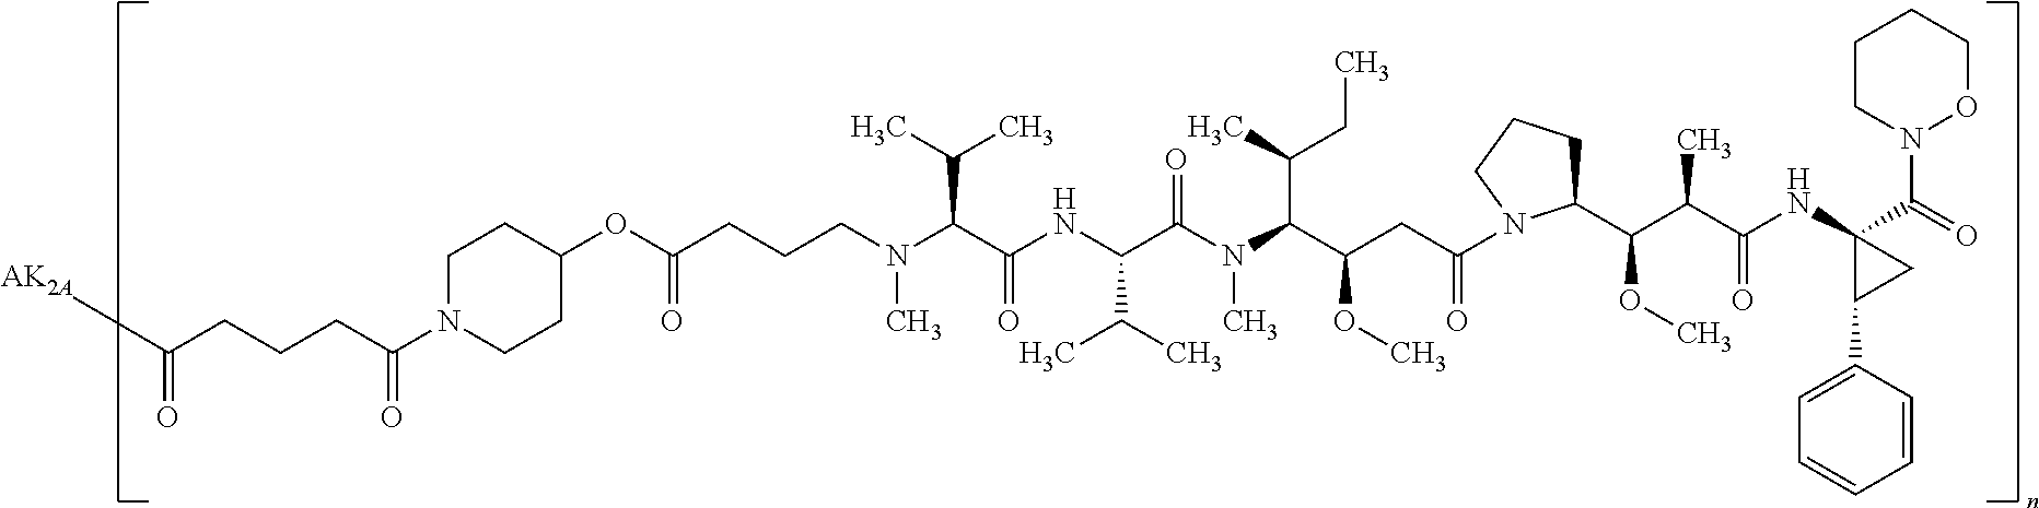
C1CC(OC(CCCN(C(C(NC(C(N(C(C(CC(=O)N2C(C(C(C(NC3(C(=O)N4OCCCC4)CC3C3=CC=CC=C3)=O)C)OC)CCC2)OC)C(C)CC)C)=O)C(C)C)=O)C(C)C)C)=O)CCN1C(CCCC([AK2A])=O)=O
